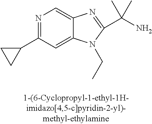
N1=C(C2CC2)C=C2C(=C1)N=C(C(N)(C)C)N2CC
